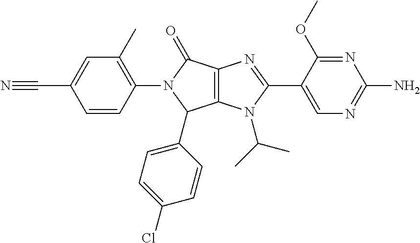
C12=C(N(C(C)C)C(C3=CN=C(N)N=C3OC)=N1)C(C1=CC=C(Cl)C=C1)N(C1=C(C)C=C(C#N)C=C1)C2=O
